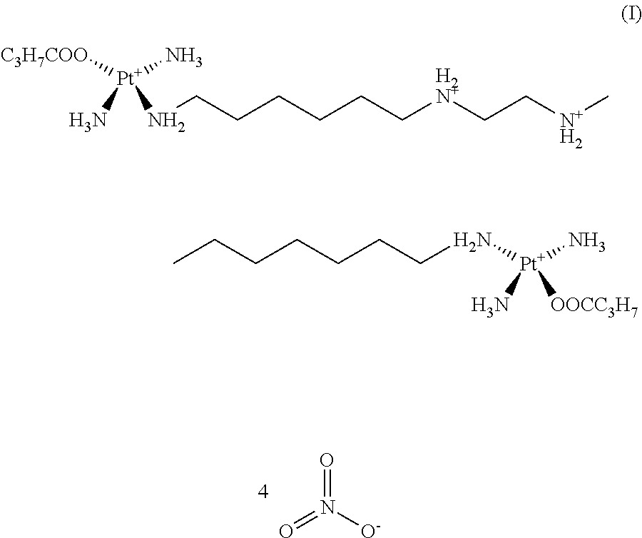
O=N([O-])=O.[C3H7COO][Pt](N)(N)NCCCCCC[H2N+]CC[N+H2]C.CCCCCCCN[Pt](N)(N)[OOCC3H7]
